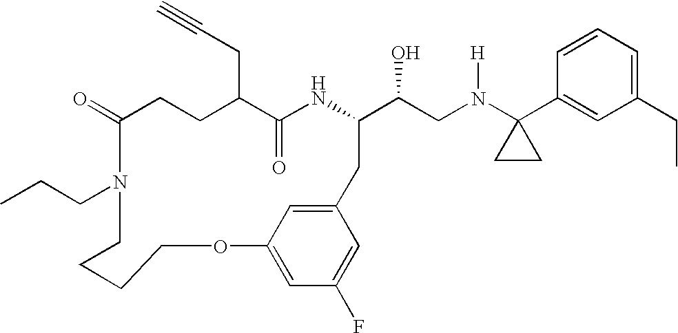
C1(=O)CCC(CC#C)C(=O)NC(C(CN(C2(C3=CC(CC)=CC=C3)CC2)[H])O)CC2=CC(=CC(F)=C2)OCCCCN1CCC
